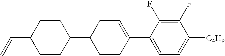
C1(F)=C(F)C(C2=CCC(C3CCC(C=C)CC3)CC2)=CC=C1[C4H9]
